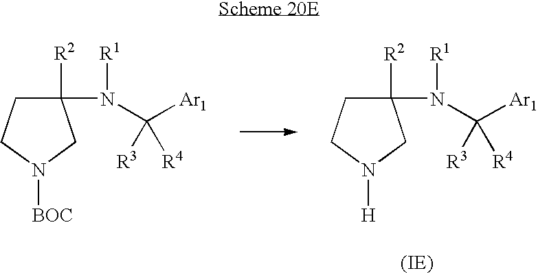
C1([R2])(N(C([Ar1])([R3])[R4])[R1])CCN([BOC])C1.C1([R2])(N(C([Ar1])([R3])[R4])[R1])CCN([H])C1
